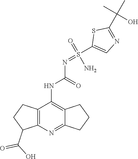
O=S(N)(=NC(NC1=C2C(=NC3=C1CCC3C(O)=O)CCC2)=O)C1=CN=C(C(C)(C)O)S1
